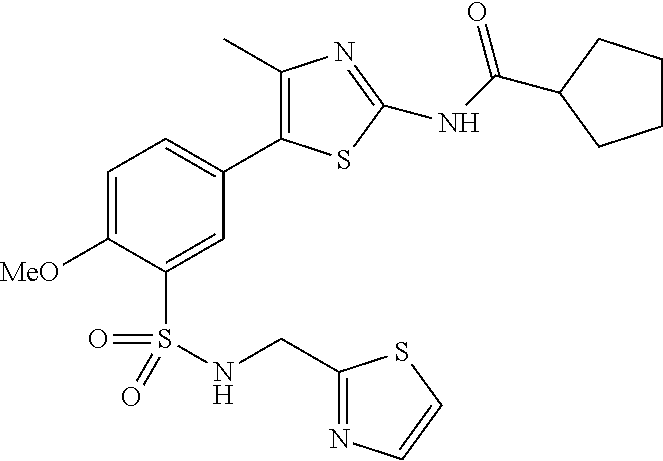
C1(C)=C(C2=CC=C([MeO])C(S(=O)(=O)NCC3=NC=CS3)=C2)SC(NC(=O)C2CCCC2)=N1
